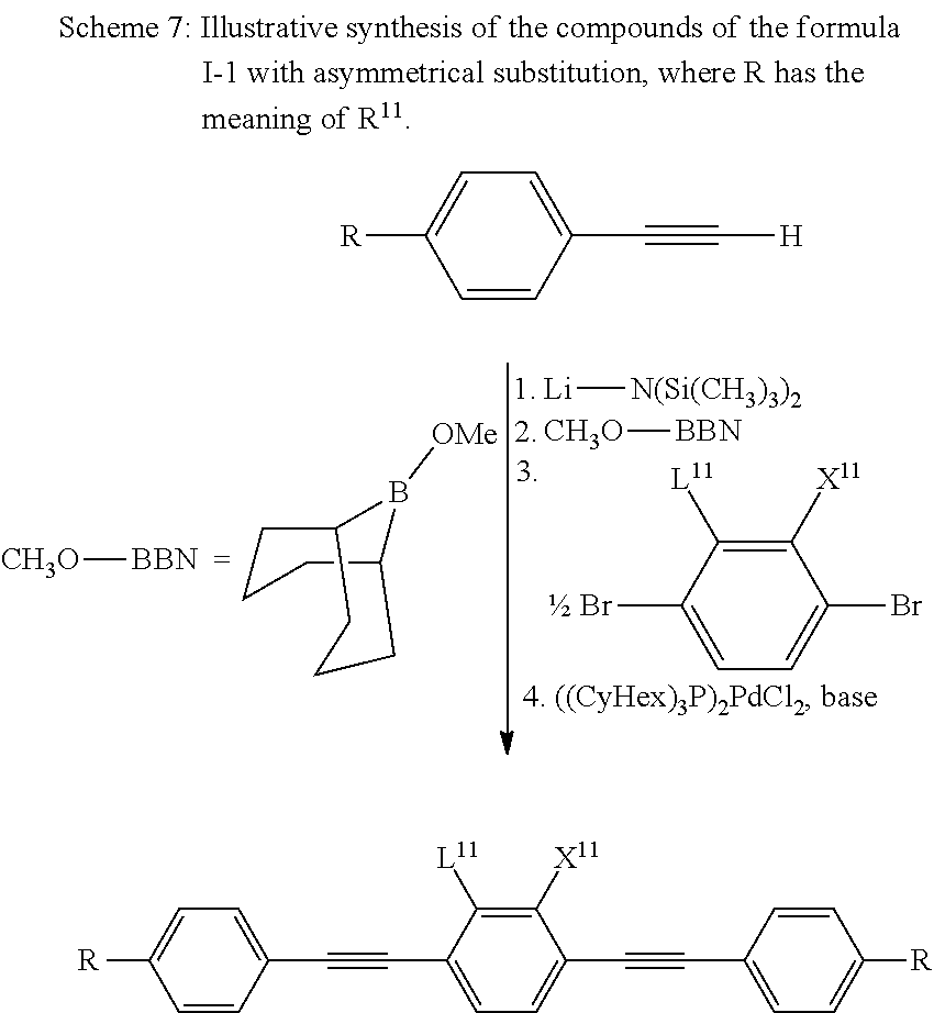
[Li][N(Si(CH3)3)2].C1([X11])=C([L11])C(Br)=CC=C1Br.[CH3O][BBN].C1=C(C#C[H])C=CC([R])=C1.[CH3O][BBN].C1C2B([OMe])C(CC1)CCC2.C1=C(C#CC2=CC=C(C#CC3=CC=C([R])C=C3)C([X11])=C2[L11])C=CC([R])=C1
